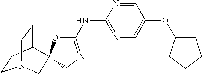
C1(NC2=NC=C(OC3CCCC3)C=N2)=NCC2(O1)C1CCN(CC1)C2
